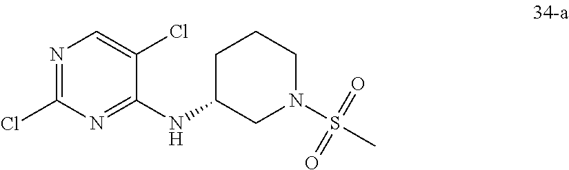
N1=C(Cl)N=C(NC2CN(S(C)(=O)=O)CCC2)C(Cl)=C1
